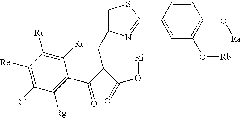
C1([Rf])=C([Re])C([Rd])=C([Rc])C(C(C(CC2=CSC(C3=CC(O[Rb])=C(O[Ra])C=C3)=N2)C(=O)O[Ri])=O)=C1[Rg]
